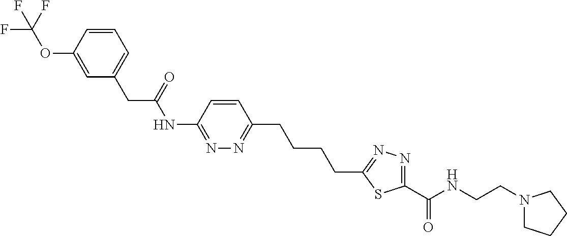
C1=C(OC(F)(F)F)C=CC=C1CC(NC1=NN=C(CCCCC2=NN=C(C(NCCN3CCCC3)=O)S2)C=C1)=O
